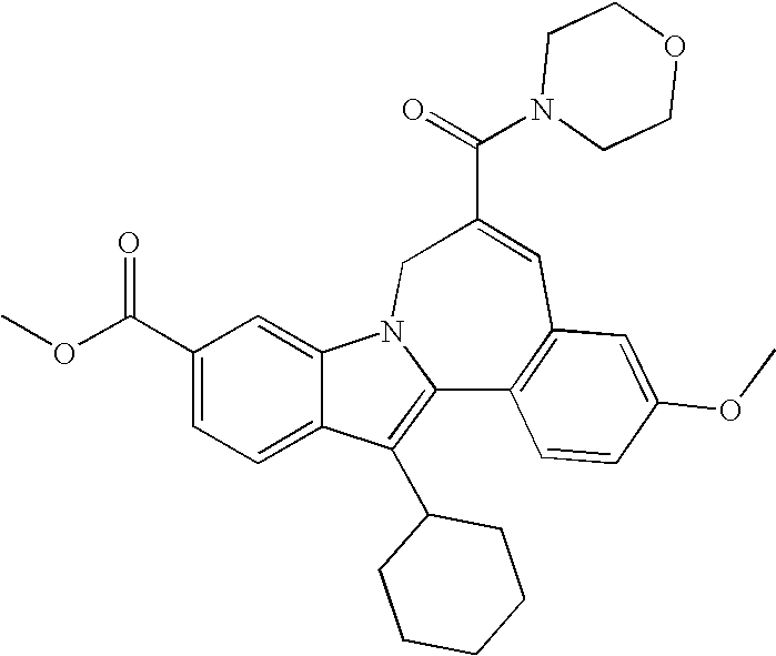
C1(C(OC)=O)=CC=C2C(=C1)N1C(=C2C2CCCCC2)C2=C(C=C(C(=O)N3CCOCC3)C1)C=C(OC)C=C2
